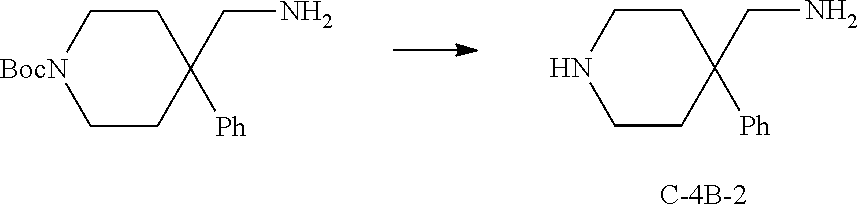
C1CC([Ph])(CN)CC[BocN]1.C1CC(CN)([Ph])CCN1
